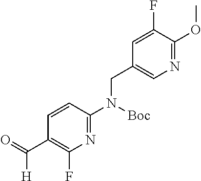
C1=C(F)C(OC)=NC=C1CN(C1=NC(F)=C(C(=O)[H])C=C1)[Boc]
